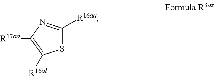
C1([R16aa])=NC([R17aa])=C([R16ab])S1
